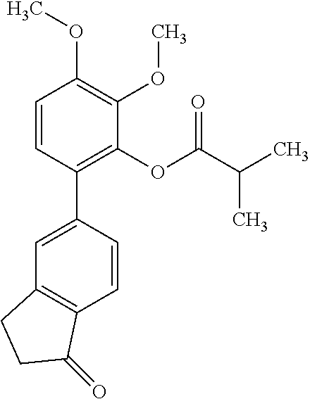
C1=CC(C2=CC3=C(C=C2)C(=O)CC3)=C(OC(C(C)C)=O)C(OC)=C1OC
